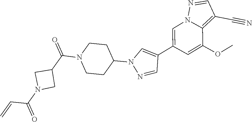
C1=C(C2=CN(C3CCN(C(C4CN(C(=O)C=C)C4)=O)CC3)N=C2)C=C(OC)C2=C(C#N)C=NN12
